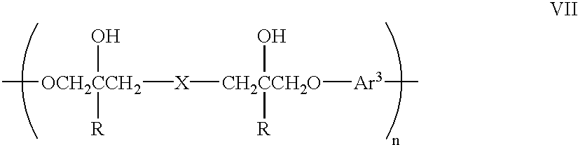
[OCH2CCH2]([X][CH2CCH2O]([Ar3]C)(O)[R])(C)([R])O
